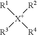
[R3][X+]([R4])([R2])[R1]
